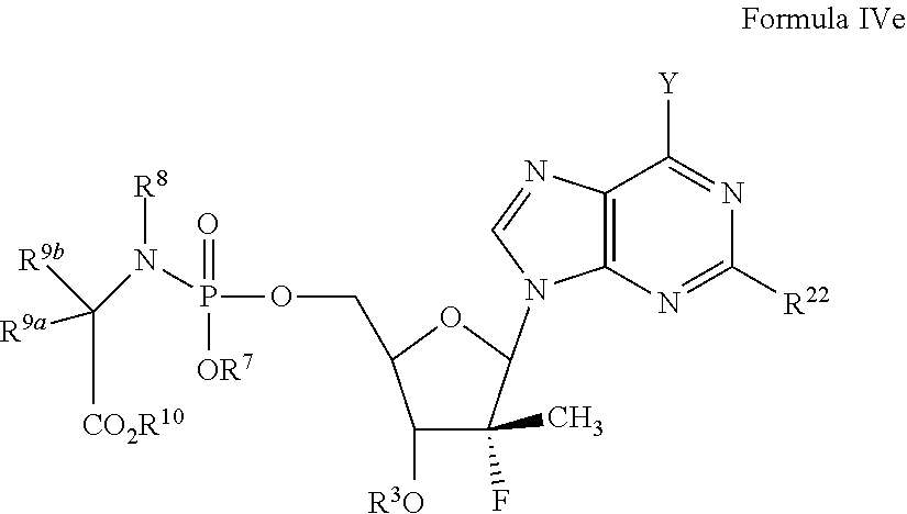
C1([R3O])C(F)(C)C(N2C3=C(C([Y])=NC([R22])=N3)N=C2)OC1COP(N([R8])C([CO2R10])([R9b])[R9a])(=O)[OR7]
